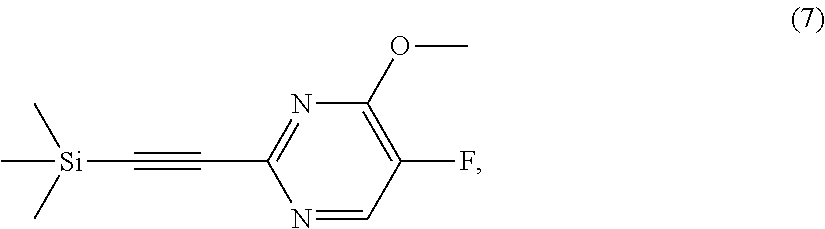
N1=CC(F)=C(OC)N=C1C#C[Si](C)(C)C
